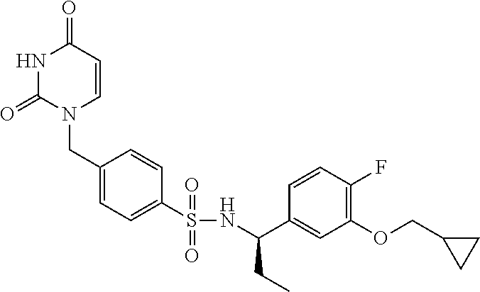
N1C(=O)N(CC2=CC=C(S(NC(C3=CC(OCC4CC4)=C(F)C=C3)CC)(=O)=O)C=C2)C=CC1=O
